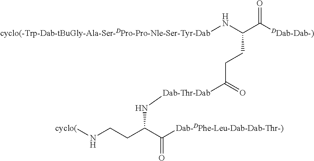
[cyclo(-Trp-Dab-tBuGly-Ala-Ser-DPro-Pro-Nle-Ser-Tyr-Dab]NC(C([DDab-Dab-)])=O)CCC(=O)[Dab-Thr-Dab]NC(CCN[cyclo(])C([Dab-DPhe-Leu-Dab-Dab-Thr-)])=O
